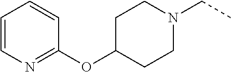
C1=CN=C(OC2CCN(CC)CC2)C=C1
